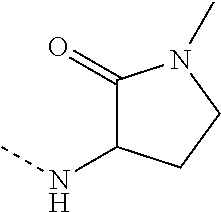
CNC1C(=O)N(C)CC1
